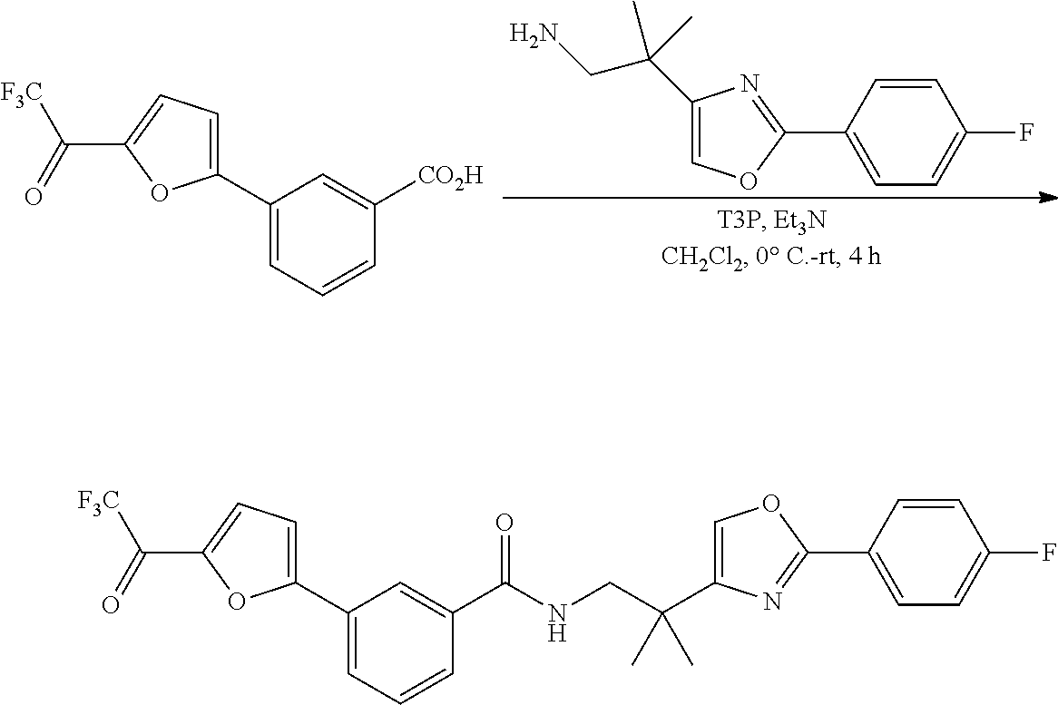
C1(C(CN)(C)C)=COC(C2=CC=C(F)C=C2)=N1.C1(C2=CC=CC([CO2H])=C2)=CC=C(C([F3C])=O)O1.C1(C2=CC=CC(C(NCC(C3=COC(C4=CC=C(F)C=C4)=N3)(C)C)=O)=C2)=CC=C(C([F3C])=O)O1
